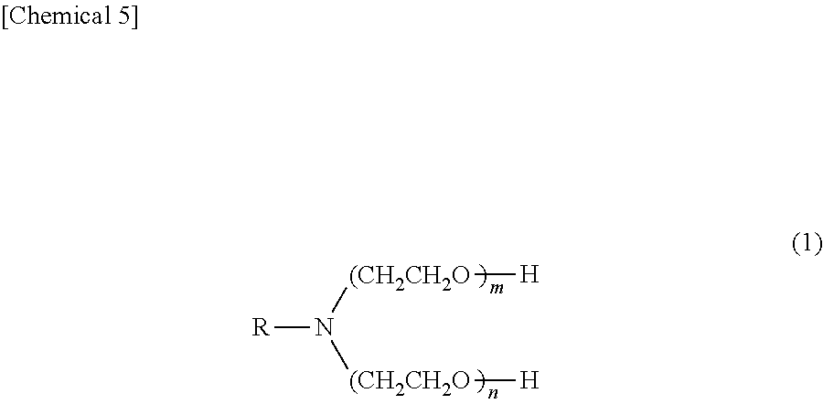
[R]N([(CH2CH2O][H])[(CH2CH2O][H]
